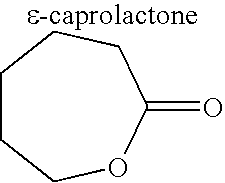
C1CCOC(=O)CC1
